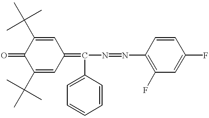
C1(C(C)(C)C)=CC(=C(N=NC2=C(F)C=C(F)C=C2)C2=CC=CC=C2)C=C(C(C)(C)C)C1=O
